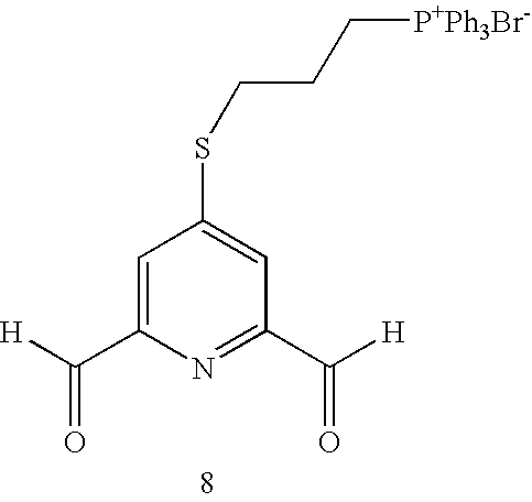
C1=C(C([H])=O)N=C(C([H])=O)C=C1SCCC[P+Ph3Br-]
